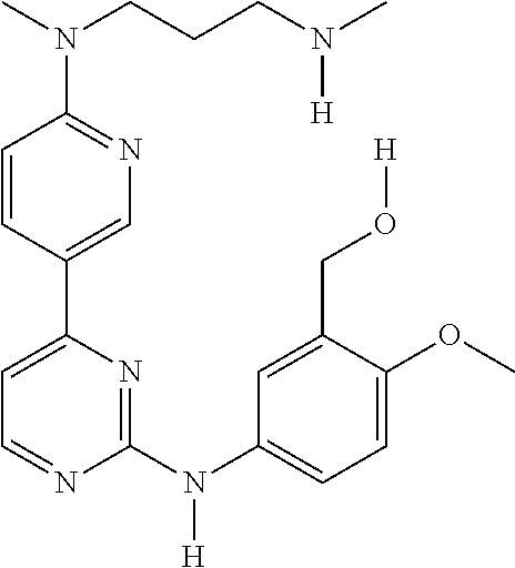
C1=CC(C2=CC=NC(N(C3=CC=C(OC)C(CO[H])=C3)[H])=N2)=CN=C1N(C)CCCN(C)[H]
